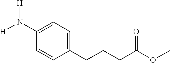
C1(N([H])[H])=CC=C(CCCC(OC)=O)C=C1
